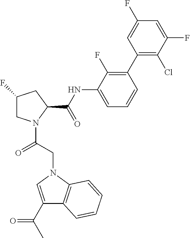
C1C(F)CC(C(NC2=CC=CC(C3=C(Cl)C(F)=CC(F)=C3)=C2F)=O)N1C(CN1C=C(C(C)=O)C2=C1C=CC=C2)=O
